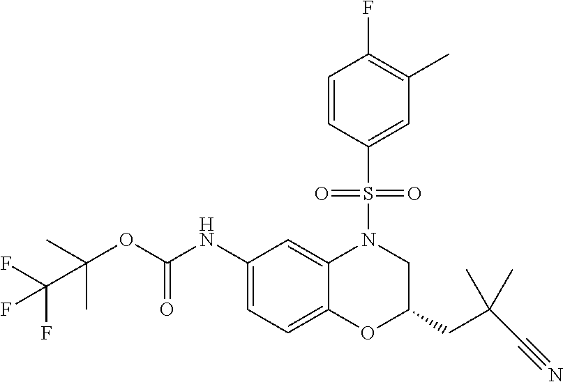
C(OC(NC1=CC=C2C(=C1)N(S(=O)(=O)C1=CC(C)=C(F)C=C1)CC(CC(C)(C)C#N)O2)=O)(C(F)(F)F)(C)C
